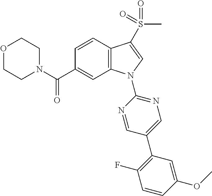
N1(C(C2=CC3=C(C=C2)C(S(C)(=O)=O)=CN3C2=NC=C(C3=C(F)C=CC(OC)=C3)C=N2)=O)CCOCC1
